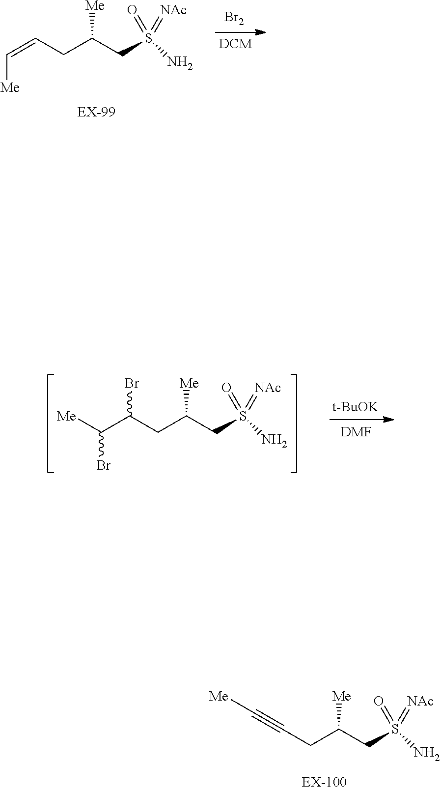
[DCM].[NAc]=S(=O)(CC(CC=C[Me])[Me])N.[Br2].[NAc]=S(=O)(CC(CC(C(Br)[Me])Br)[Me])N.[t-BuOK].[DMF].[NAc]=S(=O)(CC(CC#C[Me])[Me])N
